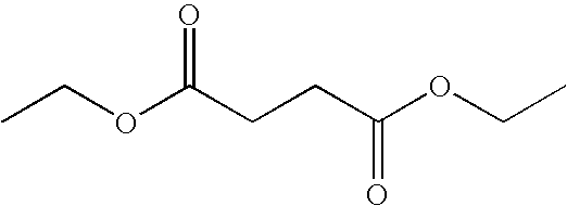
CCOC(CCC(OCC)=O)=O
